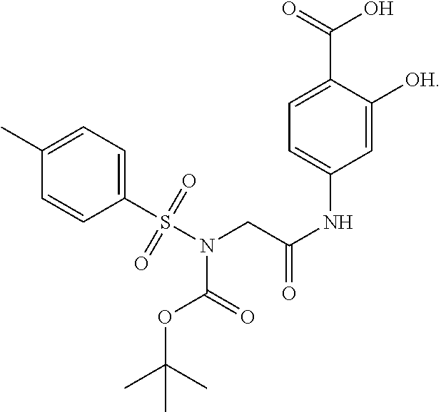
C(N(CC(=O)NC1=CC=C(C(=O)O)C([OH])=C1)S(C1=CC=C(C)C=C1)(=O)=O)(=O)OC(C)(C)C
